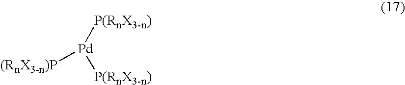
[Pd]([P(RnX3-n)])([P(RnX3-n)])[(RnX3-n)P]
